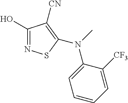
C1(O)=NSC(N(C2=CC=CC=C2[CF3])C)=C1[CN]
